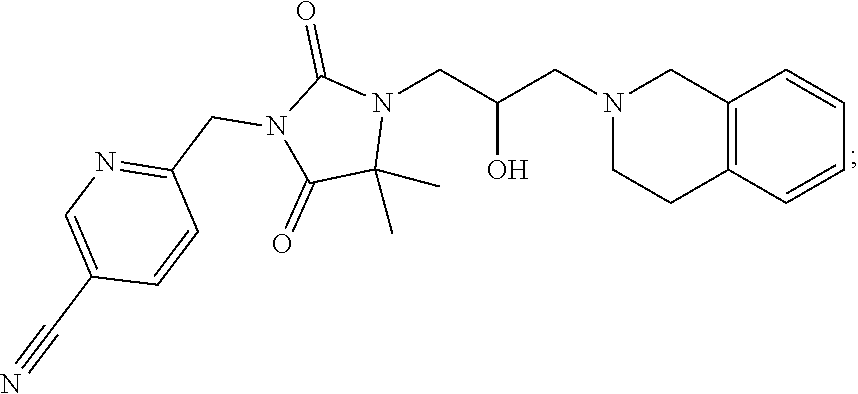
C12=C(C=CC=C1)CCN(CC(CN1C(=O)N(CC3=NC=C(C#N)C=C3)C(=O)C1(C)C)O)C2
